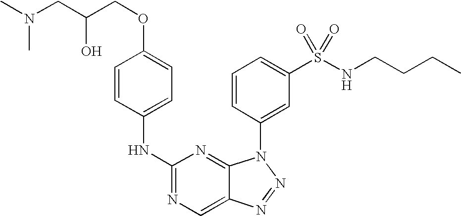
C1=CC(NC2=NC=C3C(=N2)N(C2=CC(S(NCCCC)(=O)=O)=CC=C2)N=N3)=CC=C1OCC(O)CN(C)C
